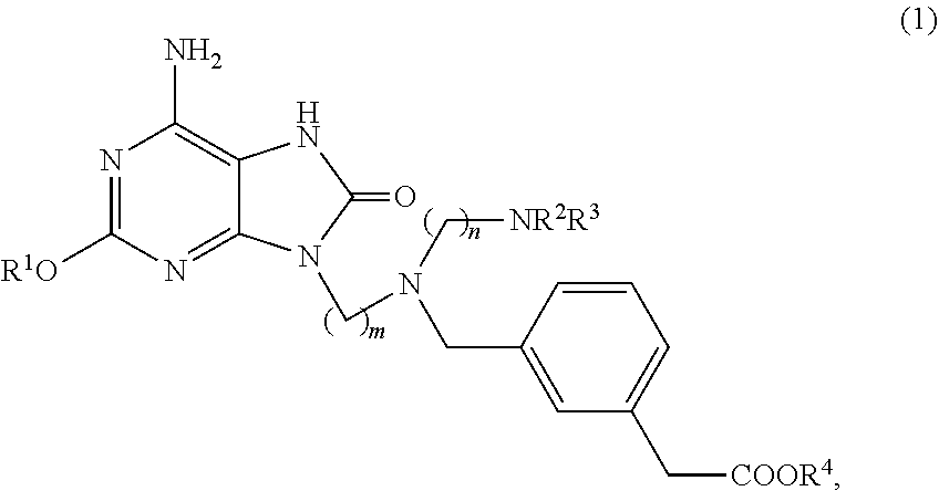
N1=C([R1O])N=C2C(=C1N)NC(=O)N2CN(C[NR2R3])CC1=CC(C[COOR4])=CC=C1
